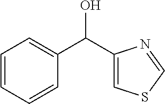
OC(C1=CSC=N1)C1=CC=CC=C1
